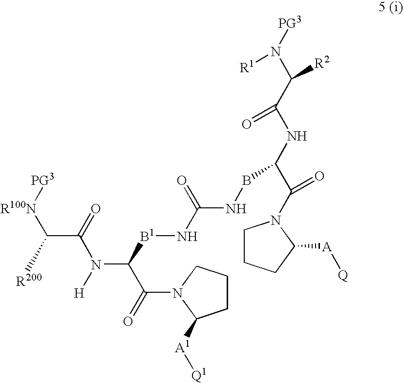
[PG3][R100N]C([R200])C(=O)N([H])C([B1]NC(=O)NBC(C(=O)N1CCCC1[A][Q])NC(=O)C(N([R1])[PG3])[R2])C(=O)N1C([A1][Q1])CCC1
